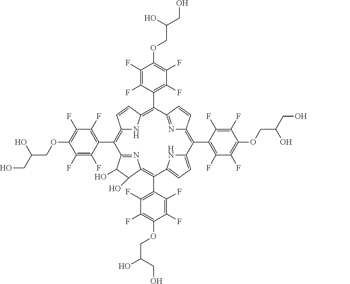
C12=C(C3=C(F)C(F)=C(OCC(CO)O)C(F)=C3F)C3=NC(=C(C4=C(F)C(F)=C(OCC(O)CO)C(F)=C4F)C4=CC=C(N4)C(C4=C(F)C(F)=C(OCC(CO)O)C(F)=C4F)=C4N=C(C(C5=C(F)C(F)=C(OCC(CO)O)C(F)=C5F)=C(N1)C=C2)C=C4)C(O)C3O
